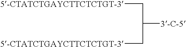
C([5-CTATCTGAYCTTCTCTGT-3])C([3-C-5])C[5-CTATCTGAYCTTCTCTGT-3]
